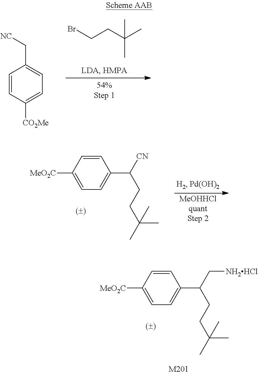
C1=CC([MeO2C])=CC=C1C(C[NH2HCl])CCC(C)(C)C.[M201].BrCCC(C)(C)C.C1=CC([CO2Me])=CC=C1C[NC].[MeOHHClquantStep 2].C1=CC([MeO2C])=CC=C1C([CN])CCC(C)(C)C
